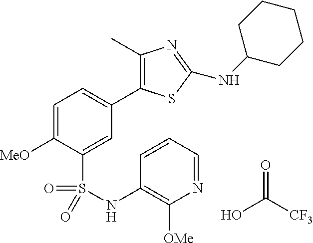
C1=C([MeO])C(S(=O)(=O)NC2=C([OMe])N=CC=C2)=CC(C2=C(C)N=C(NC3CCCCC3)S2)=C1.OC([CF3])=O
